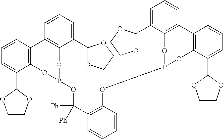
C1=CC=C(C2OCCO2)C2=C1C1=C(C(C3OCCO3)=CC=C1)OP(OC(C1=C(OP3OC4=C(C=CC=C4C4OCCO4)C4=C(O3)C(C3OCCO3)=CC=C4)C=CC=C1)([Ph])[Ph])O2
